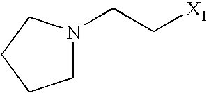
N1(CC[X1])CCCC1
